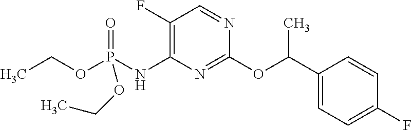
C1(F)=CC=C(C(OC2=NC(NP(OCC)(=O)OCC)=C(F)C=N2)C)C=C1
